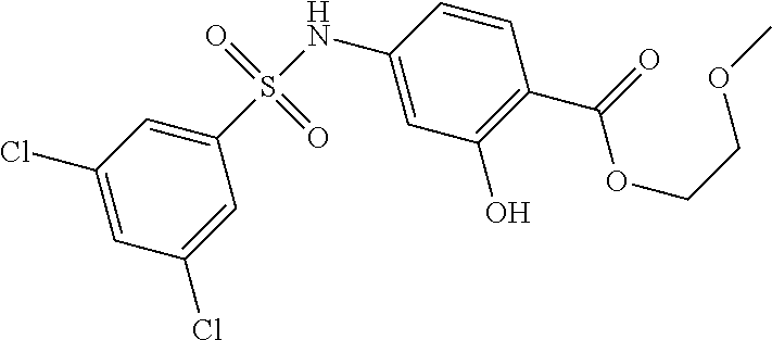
C1(Cl)=CC(Cl)=CC(S(NC2=CC(O)=C(C(=O)OCCOC)C=C2)(=O)=O)=C1
